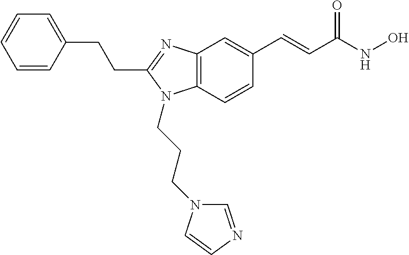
C1=CC(CCC2=NC3=C(N2CCCN2C=NC=C2)C=CC(C=CC(NO)=O)=C3)=CC=C1
